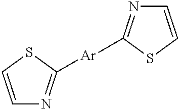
C1=CSC([Ar]C2=NC=CS2)=N1
